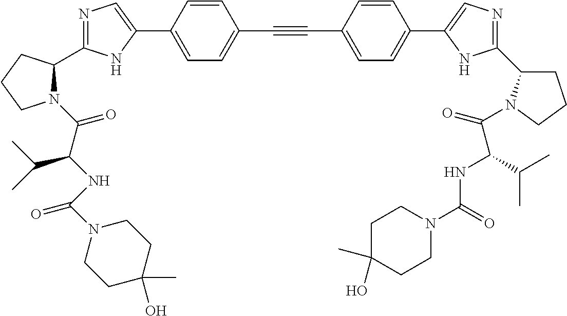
N1=C(C2N(C(C(NC(N3CCC(C)(O)CC3)=O)C(C)C)=O)CCC2)NC(C2=CC=C(C#CC3=CC=C(C4=CN=C(C5CCCN5C(=O)C(C(C)C)NC(N5CCC(C)(O)CC5)=O)N4)C=C3)C=C2)=C1
